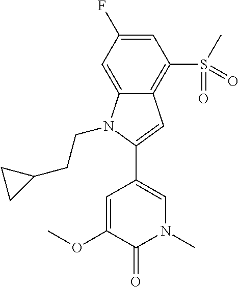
C1(C2=CN(C)C(=O)C(OC)=C2)=CC2=C(S(C)(=O)=O)C=C(F)C=C2N1CCC1CC1
